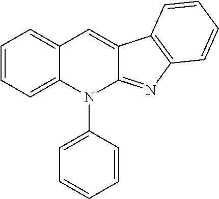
C1=CC=CC(N2C3=CC=CC=C3C=C3C2=NC2=C3C=CC=C2)=C1
